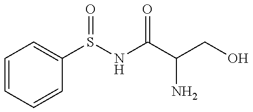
C1=CC=CC(S(NC(C(CO)N)=O)=O)=C1
